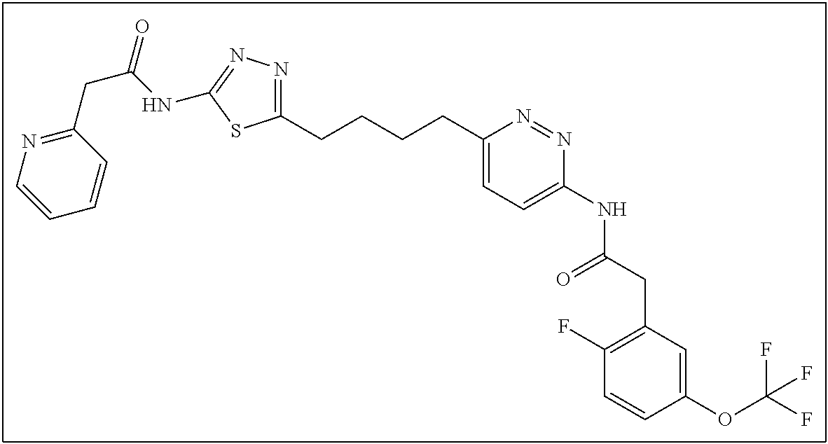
C1(CCCCC2=CC=C(NC(CC3=C(F)C=CC(OC(F)(F)F)=C3)=O)N=N2)=NN=C(NC(CC2=NC=CC=C2)=O)S1
